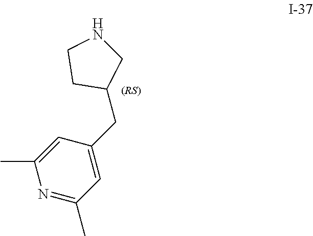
N1=C(C)C=C(CC2CCNC2)C=C1C
